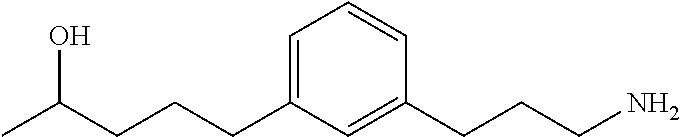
C(CCCC1=CC=CC(CCCN)=C1)(C)O
